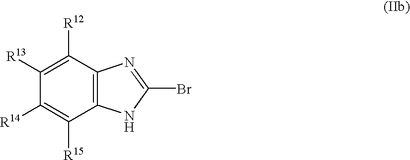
C1([R14])=C([R15])C2=C(C([R12])=C1[R13])N=C(Br)N2
